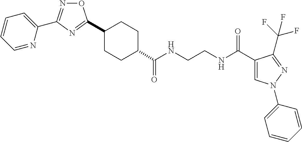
C1(C2=NC(C3=CC=CC=N3)=NO2)CCC(C(NCCNC(C2=CN(C3=CC=CC=C3)N=C2C(F)(F)F)=O)=O)CC1
